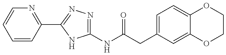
C1(NC(=O)CC2=CC=C3C(=C2)OCCO3)=NN=C(C2=NC=CC=C2)N1
